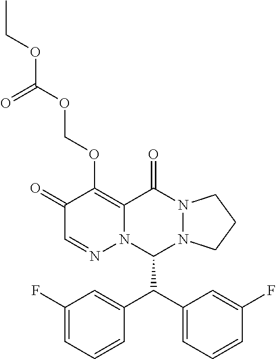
C1(F)=CC=CC(C(C2=CC=CC(F)=C2)C2N3N(C(=O)C4=C(OCOC(OCC)=O)C(=O)C=NN24)CCC3)=C1
